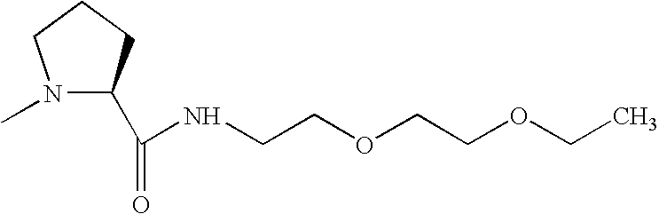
N1(C)C(C(=O)NCCOCCOCC)CCC1
